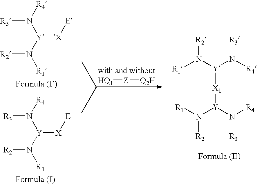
[R3]N([R4])[Y](N([R1])[R2])[X][E].[R3]N([R4])[Y](N([R1])[R2])[X][E].[HQ1][Z][Q2H].[R1]N([Y](N([R4])[R3])[X1][Y](N([R1])[R2])N([R4])[R3])[R2]
